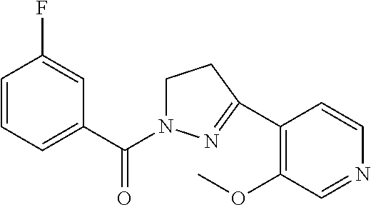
C1=CC=C(C(N2CCC(C3=C(OC)C=NC=C3)=N2)=O)C=C1F
